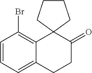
C1=CC=C2C(=C1Br)C1(C(=O)CC2)CCCC1
